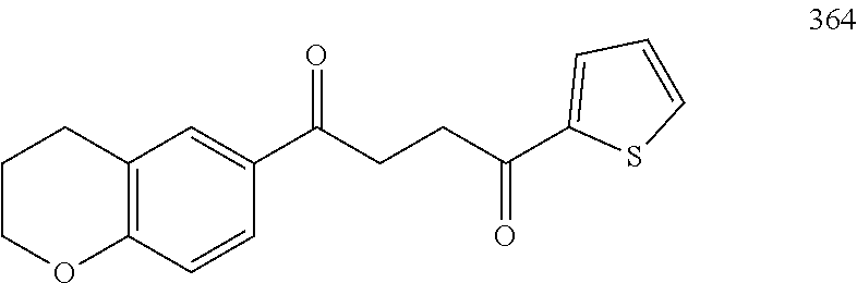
C12=C(C=CC(C(CCC(C3=CC=CS3)=O)=O)=C1)OCCC2
